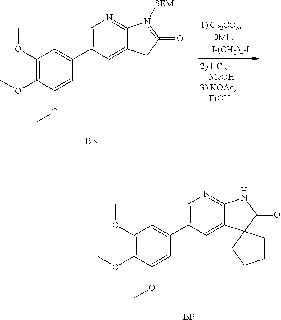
C1(OC)=C(OC)C(OC)=CC(C2=CN=C3C(=C2)CC(=O)=N3[SEM])=C1.[BN].C1(OC)=C(OC)C(OC)=CC(C2=CN=C3C(=C2)C2(C(=O)N3)CCCC2)=C1.[BP]
